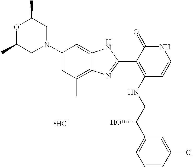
C1(C)CN(C2=CC(C)=C3C(=C2)NC(C2=C(NCC(C4=CC=CC(Cl)=C4)O)C=CNC2=O)=N3)CC(C)O1.Cl
